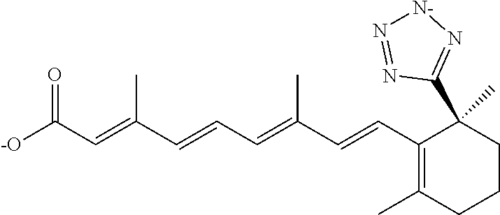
[-O]C(C=C(C=CC=C(C=CC1=C(C)CCCC1(C1=N[N-]N=N1)C)C)C)=O
